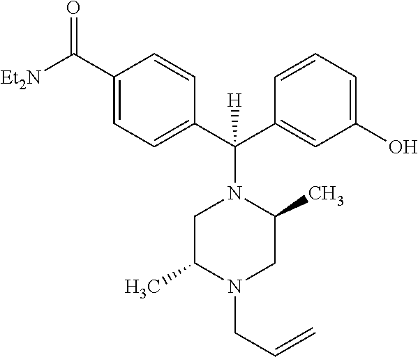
C1C(C)N(CC=C)CC(C)N1C(C1=CC(O)=CC=C1)(C1=CC=C(C([Et2N])=O)C=C1)[H]
